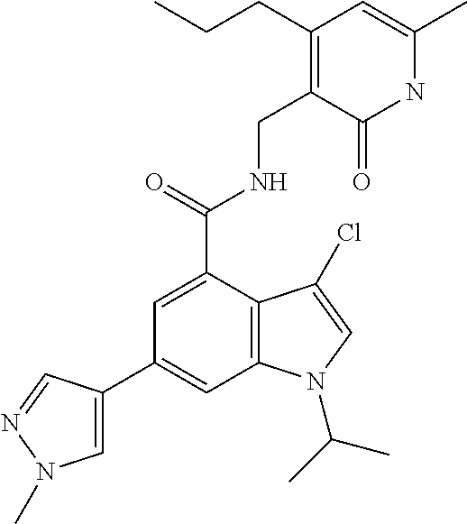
N1C(C)=CC(CCC)=C(CNC(C2=CC(C3=CN(C)N=C3)=CC3=C2C(Cl)=CN3C(C)C)=O)C1=O
